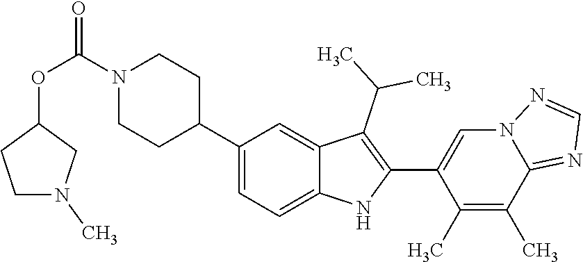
N1(C(OC2CCN(C)C2)=O)CCC(C2=CC=C3C(=C2)C(C(C)C)=C(C2=CN4C(=NC=N4)C(C)=C2C)N3)CC1
